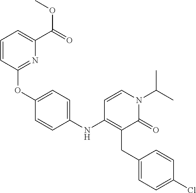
C1(OC2=CC=C(NC3=C(CC4=CC=C(Cl)C=C4)C(=O)N(C(C)C)C=C3)C=C2)=NC(C(=O)OC)=CC=C1
